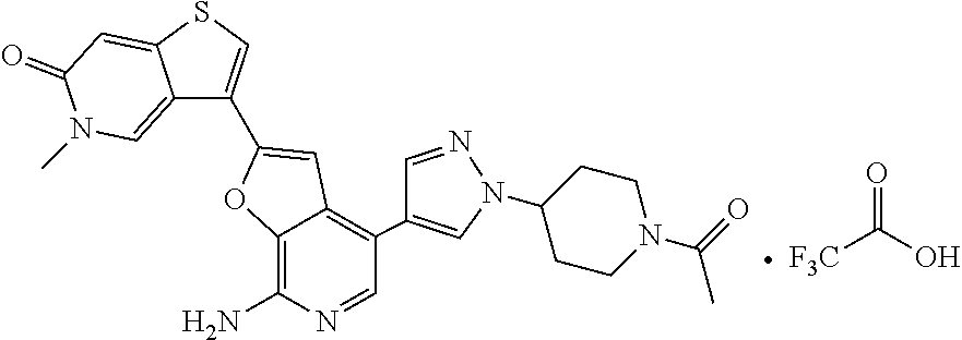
C12=CN(C)C(=O)C=C1SC=C2C1=CC2=C(C3=CN(C4CCN(C(C)=O)CC4)N=C3)C=NC(N)=C2O1.[F3C]C(=O)O
